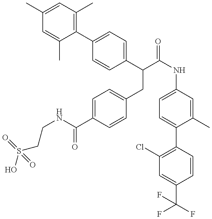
OS(CCNC(=O)C1=CC=C(CC(C2=CC=C(C3=C(C)C=C(C)C=C3C)C=C2)C(=O)NC2=CC=C(C3=C(Cl)C=C(C(F)(F)F)C=C3)C(C)=C2)C=C1)(=O)=O
